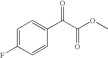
C1=C(F)C=CC(C(C(OC)=O)=O)=C1
